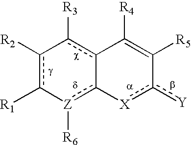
c1([R2])c([R1])-[Z]([R6])c2-c(c-1[R3])C([R4])=C([R5])c([Y])[X]-2
